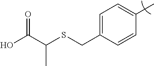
C1=C(CSC(C(O)=O)C)C=CC(C)=C1
